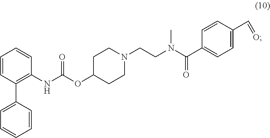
C1=CC(C2=CC=CC=C2)=C(NC(OC2CCN(CCN(C(C3=CC=C(C=O)C=C3)=O)C)CC2)=O)C=C1
